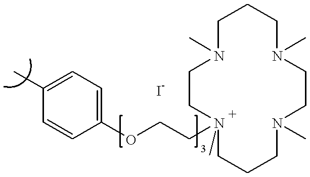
C1(C)=CC=C(OCCN2(C)CCCN(C)CCN(C)CCCN(C)CC2)C=C1
